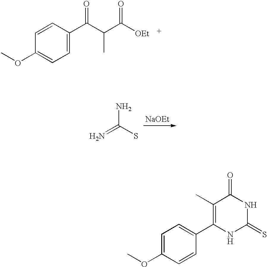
C1=CC(C(C(C([OEt])=O)C)=O)=CC=C1OC.N=C(S)N.C1(C)=C(C2=CC=C(OC)C=C2)NC(=S)NC1=O
